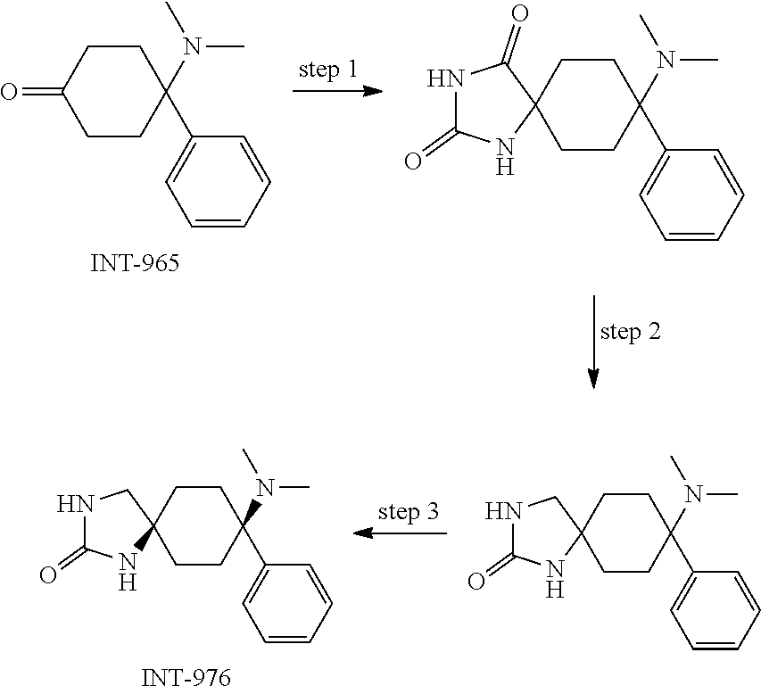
C1CC2(CCC1(N(C)C)C1=CC=CC=C1)C(=O)NC(=O)N2.C1CC(=O)CCC1(N(C)C)C1=CC=CC=C1.N1C(=O)NC2(C1)CCC(N(C)C)(C1=CC=CC=C1)CC2.N1C(=O)NC2(C1)CCC(N(C)C)(C1=CC=CC=C1)CC2
